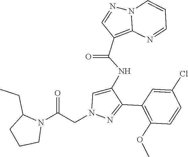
C1(C2=NN(CC(N3C(CC)CCC3)=O)C=C2NC(C2=C3N(N=C2)C=CC=N3)=O)=C(OC)C=CC(Cl)=C1
